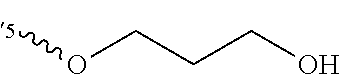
COCCCO
